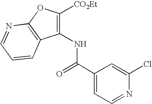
C1(C(=O)NC2=C([CO2Et])OC3=C2C=CC=N3)=CC=NC(Cl)=C1
